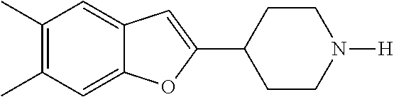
C1(C)=C(C)C=C2C(=C1)C=C(C1CCN([H])CC1)O2
